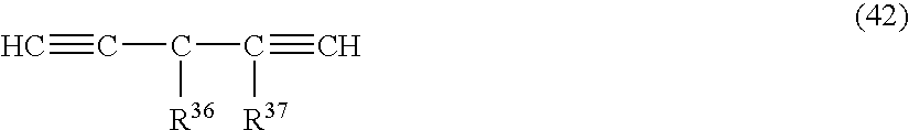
C#CC([R36])C(#C)[R37]
